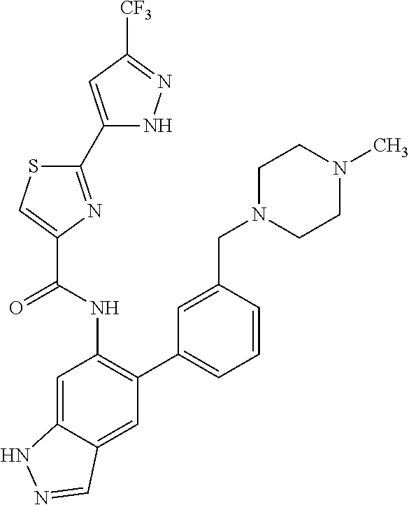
C1(C2=NC(C(NC3=C(C4=CC=CC(CN5CCN(C)CC5)=C4)C=C4C(=C3)NN=C4)=O)=CS2)=CC([CF3])=NN1
